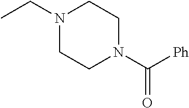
N1(CC)CCN(C([Ph])=O)CC1
